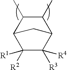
C1(C)C(C)C2C([R2])([R1])C([R3])([R4])C1C2
